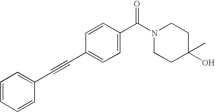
C1=CC=CC(C#CC2=CC=C(C(N3CCC(O)(C)CC3)=O)C=C2)=C1
